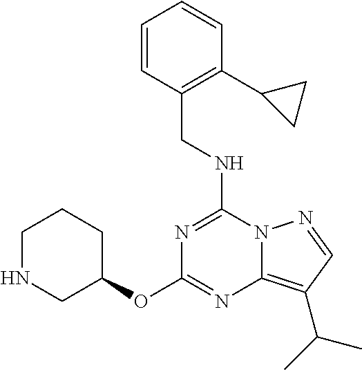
C1NCC(OC2=NC3=C(C(C)C)C=NN3C(NCC3=C(C4CC4)C=CC=C3)=N2)CC1
